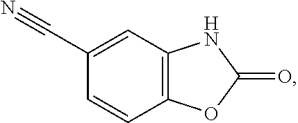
N#CC1=CC2=C(C=C1)OC(=O)N2
